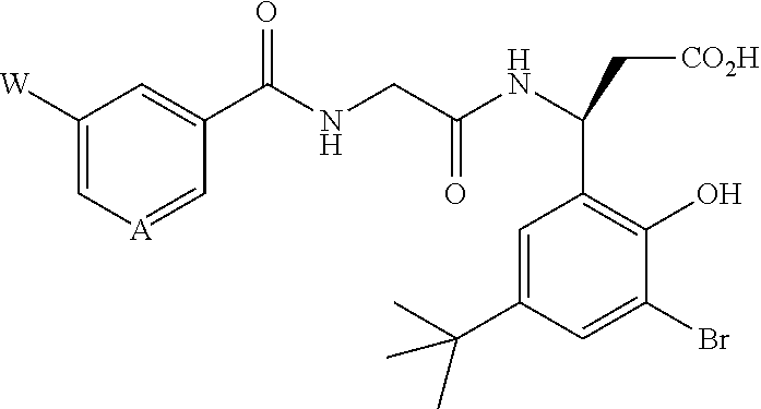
C1([W])=C[A]=CC(C(NCC(NC(C[CO2H])C2=C(O)C(Br)=CC(C(C)(C)C)=C2)=O)=O)=C1
